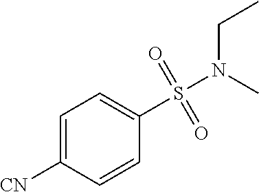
C1=CC([CN])=CC=C1S(N(CC)C)(=O)=O
